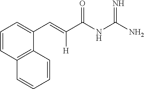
C1=CC2=C(C(C=C(C(NC(N)=N)=O)[H])=C1)C=CC=C2
